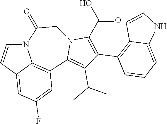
N12C=CC3=CC(F)=CC(=C13)C1=C(C(C)C)C(C3=C4C(=CC=C3)NC=C4)=C(C(O)=O)N1CC2=O
